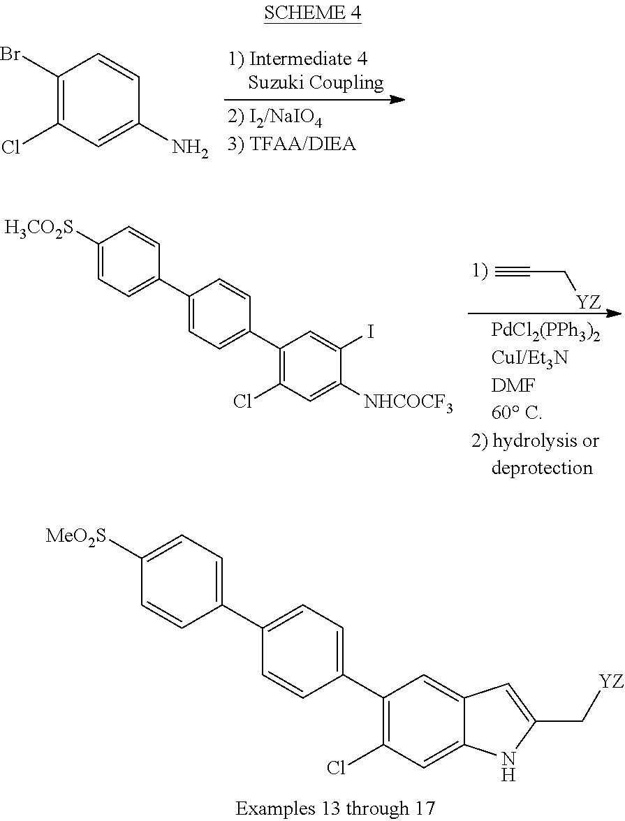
C1(Br)=C(Cl)C=C(N)C=C1.C#CC[YZ].C1([H3CO2S])=CC=C(C2=CC=C(C3=C(Cl)C=C([NHCOCF3])C(I)=C3)C=C2)C=C1.C1([MeO2S])=CC=C(C2=CC=C(C3=C(Cl)C=C4C(=C3)C=C(C[YZ])N4)C=C2)C=C1
